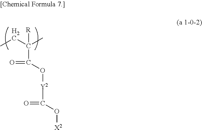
C(C(=O)O[Y2]C(=O)O[X2])([R])(C)CC
